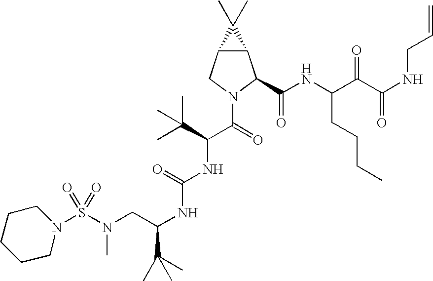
N(C(NC(C(=O)N1C(C(NC(C(C(NCC=C)=O)=O)CCCC)=O)C2C(C1)C2(C)C)C(C)(C)C)=O)C(CN(S(N1CCCCC1)(=O)=O)C)C(C)(C)C
